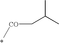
C([CO]C)C(C)C
